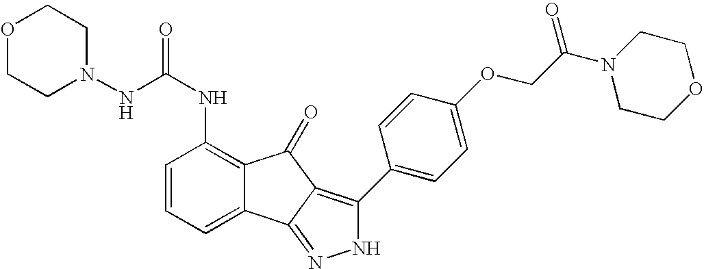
N(C(NC1=C2C(=CC=C1)C1=NNC(C3=CC=C(OCC(N4CCOCC4)=O)C=C3)=C1C2=O)=O)N1CCOCC1
